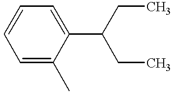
C1(C(CC)CC)=CC=CC=C1C
